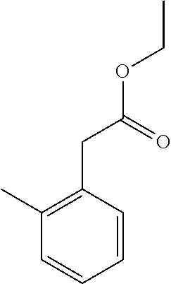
C1(C)=C(CC(OCC)=O)C=CC=C1
